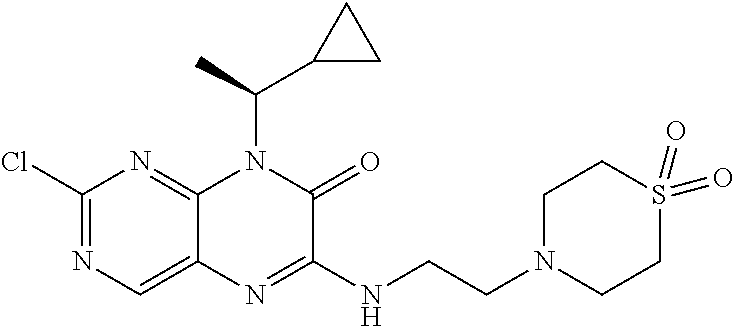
C1(Cl)=NC=C2C(=N1)N(C(C)C1CC1)C(=O)C(NCCN1CCS(=O)(=O)CC1)=N2
